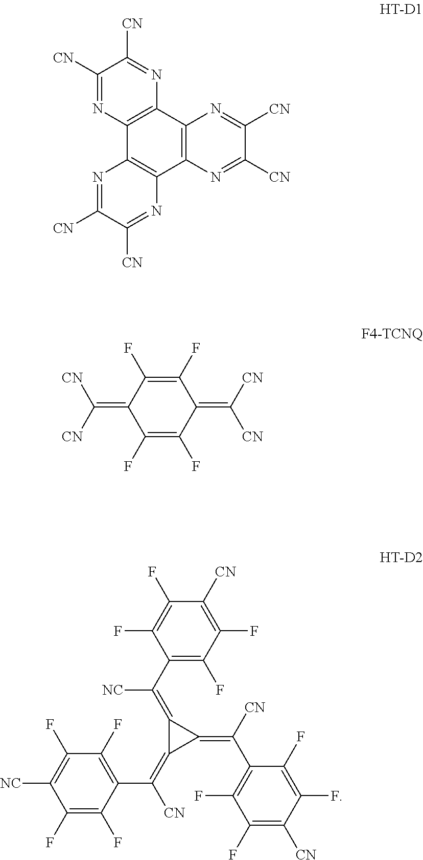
C1([CN])=NC2=C(N=C1[CN])C1=C(C3=C2N=C([CN])C([CN])=N3)N=C([CN])C([CN])=N1.C1(=C([CN])[CN])C(F)=C(F)C(=C([CN])[CN])C(F)=C1F.C1(F)=C(F)C([CN])=C(F)C(F)=C1C([NC])=C1C(=C(C2=C(F)C(F)=C([NC])C(F)=C2F)[CN])C1=C(C1=C(F)C(F)=C([CN])C(F)=C1F)[CN]
